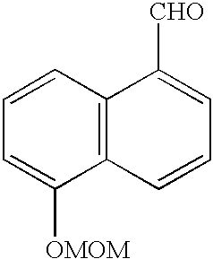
C1=CC=C([OMOM])C2=C1C([CHO])=CC=C2
